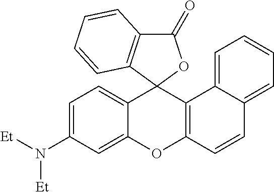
C1(=O)C2=C(C3(O1)C1=CC=C(N([Et])[Et])C=C1OC1=C3C3=CC=CC=C3C=C1)C=CC=C2
